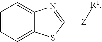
C1=CC=C2C(=C1)N=C([Z][R1])S2
